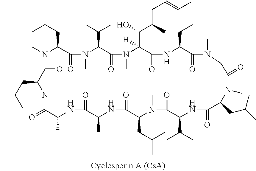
CC(CC1C(=O)N(C)C(C(C)C)C(=O)N(C)C(C(O)C(C)CC=CC)([H])C(=O)NC(CC)C(=O)N(C)CC(=O)N(C)C(CC(C)C)C(=O)NC(C(C)C)C(=O)N(C)C(CC(C)C)C(=O)NC(C)C(=O)NC(C)C(=O)N(C)C(CC(C)C)C(=O)N1C)C
